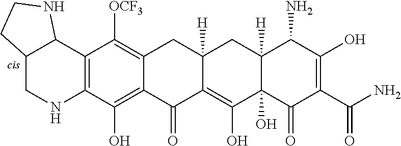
C12=C(O)C3=C(C([OCF3])=C1CC1([H])C(=C(O)C4(O)C([H])(C1)C(N)C(O)=C(C(N)=O)C4=O)C2=O)C1C(CN3)CCN1
